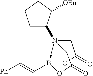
N12(C3CCCC3[OBn])->B(C=C[Ph])(OC(=O)C1)OC(=O)C2
